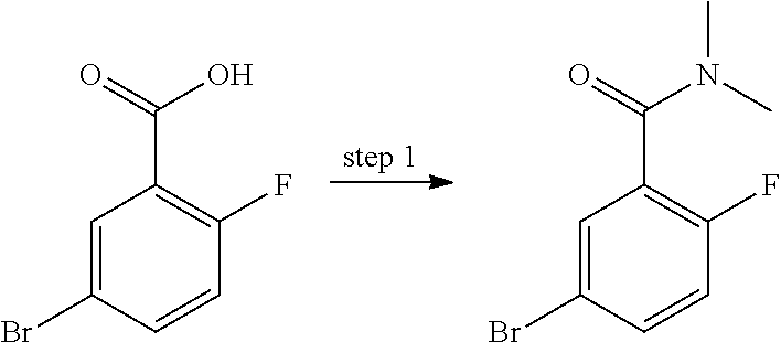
C1=C(Br)C=CC(F)=C1C(O)=O.C1=C(Br)C=CC(F)=C1C(N(C)C)=O
